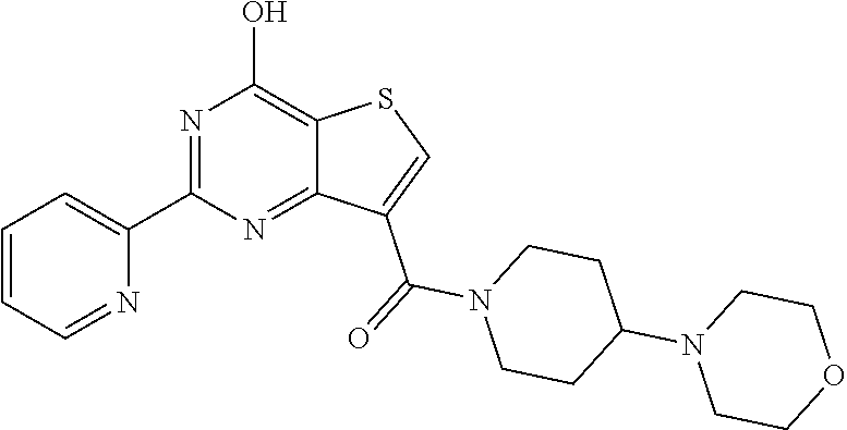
C1(C2=CC=CC=N2)=NC(O)=C2C(=N1)C(C(=O)N1CCC(N3CCOCC3)CC1)=CS2
